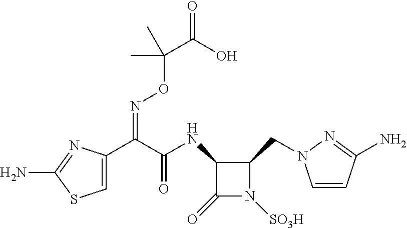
C(=NOC(C(O)=O)(C)C)(C1=CSC(N)=N1)C(NC1C(=O)N([SO3H])C1CN1C=CC(N)=N1)=O
